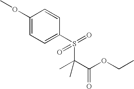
C1(OC)=CC=C(S(=O)(C(C(OCC)=O)(C)C)=O)C=C1
